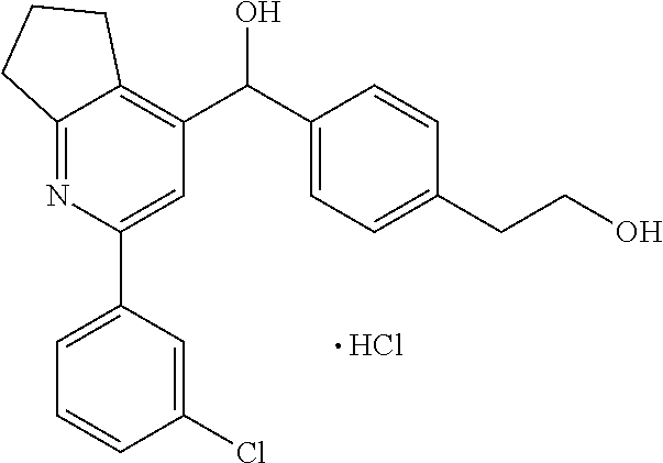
C12=NC(C3=CC=CC(Cl)=C3)=CC(C(C3=CC=C(CCO)C=C3)O)=C1CCC2.Cl
